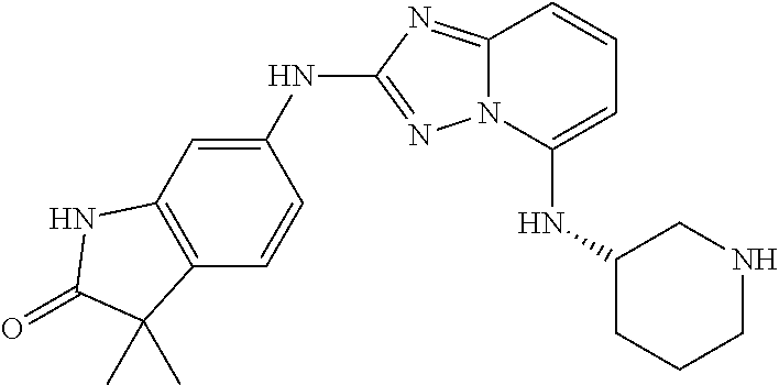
C12=NC(NC3=CC4=C(C=C3)C(C)(C)C(=O)N4)=NN1C(NC1CCCNC1)=CC=C2
